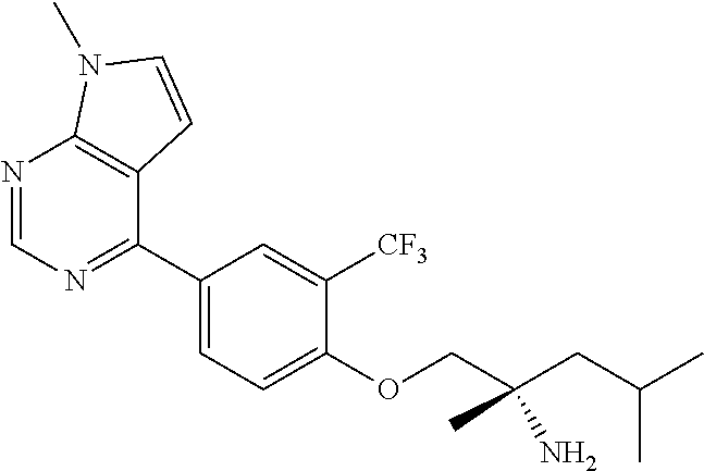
C1(OCC(CC(C)C)(C)N)=CC=C(C2=NC=NC3=C2C=CN3C)C=C1[CF3]
